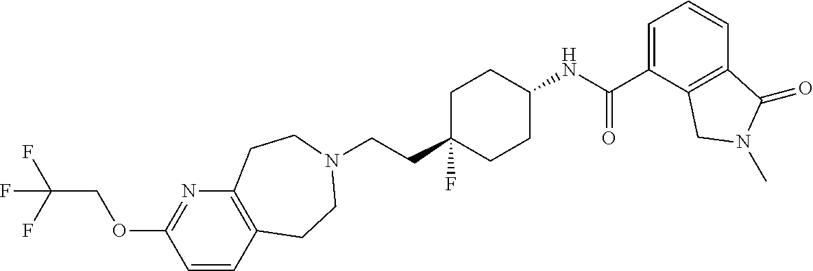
C(CC1(F)CCC(NC(C2=CC=CC3=C2CN(C)C3=O)=O)CC1)N1CCC2=C(N=C(OCC(F)(F)F)C=C2)CC1
